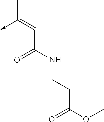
C(C(NCCC(OC)=O)=O)=C(->C)C
